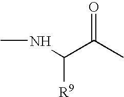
CNC(C(C)=O)[R9]
